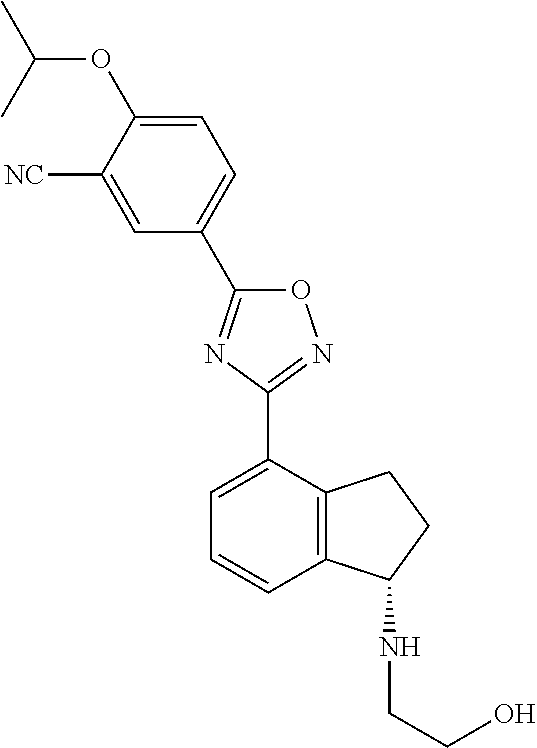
C1([NC])=CC(C2=NC(C3=CC=CC4=C3CCC4NCCO)=NO2)=CC=C1OC(C)C
